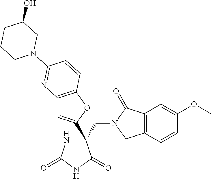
C12=C(OC(C3(CN4CC5=C(C4=O)C=C(OC)C=C5)NC(=O)NC3=O)=C1)C=CC(N1CC(O)CCC1)=N2
